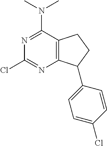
C12=C(C(N(C)C)=NC(Cl)=N1)CCC2C1=CC=C(Cl)C=C1
